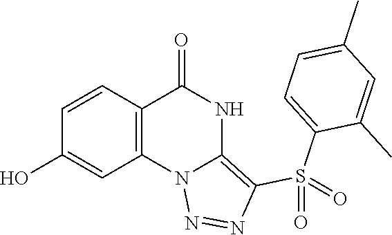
C1(O)=CC2=C(C=C1)C(=O)NC1=C(S(C3=CC=C(C)C=C3C)(=O)=O)N=NN21
